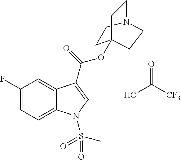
OC([CF3])=O.C1(F)=CC=C2C(=C1)C(C(=O)OC13CCN(CC1)CC3)=CN2S(C)(=O)=O
